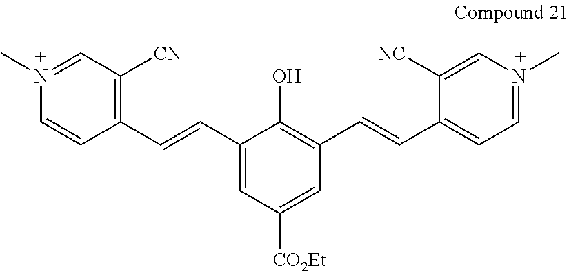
N1(C)=CC([CN])=C(C=CC2=CC([CO2Et])=CC(C=CC3=CC=N(C)C=C3[NC])=C2O)C=C1
